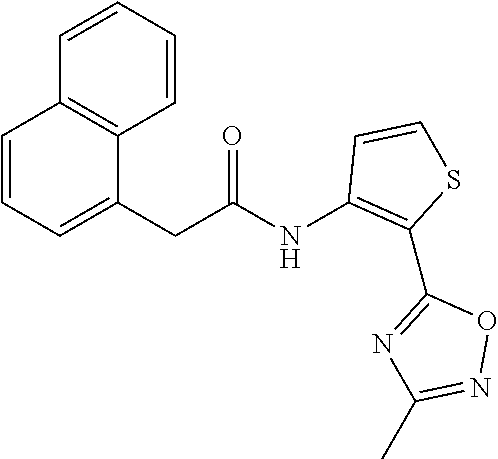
C(C(NC1=C(C2=NC(C)=NO2)SC=C1)=O)C1=CC=CC2=C1C=CC=C2
